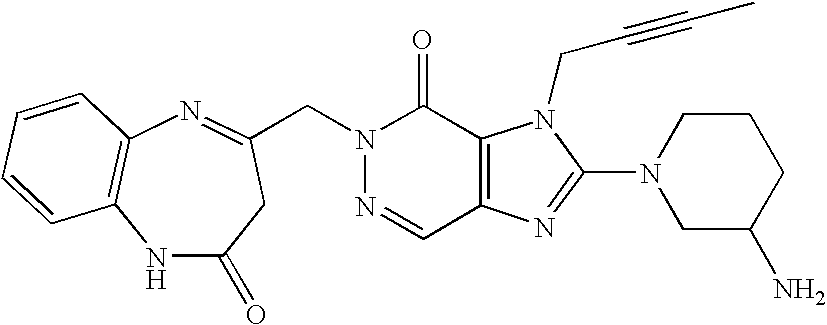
N1=CC2=C(C(=O)N1CC1=NC3=C(NC(=O)C1)C=CC=C3)N(CC#CC)C(N1CC(N)CCC1)=N2
